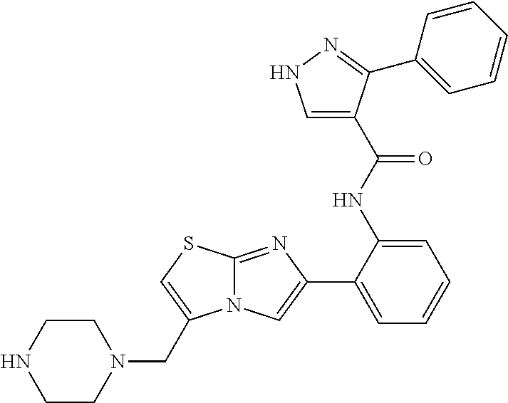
C12=NC(C3=CC=CC=C3NC(=O)C3=CNN=C3C3=CC=CC=C3)=CN1C(CN1CCNCC1)=CS2
